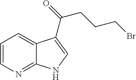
C1=CN=C2C(=C1)C(C(=O)CCCBr)=CN2
